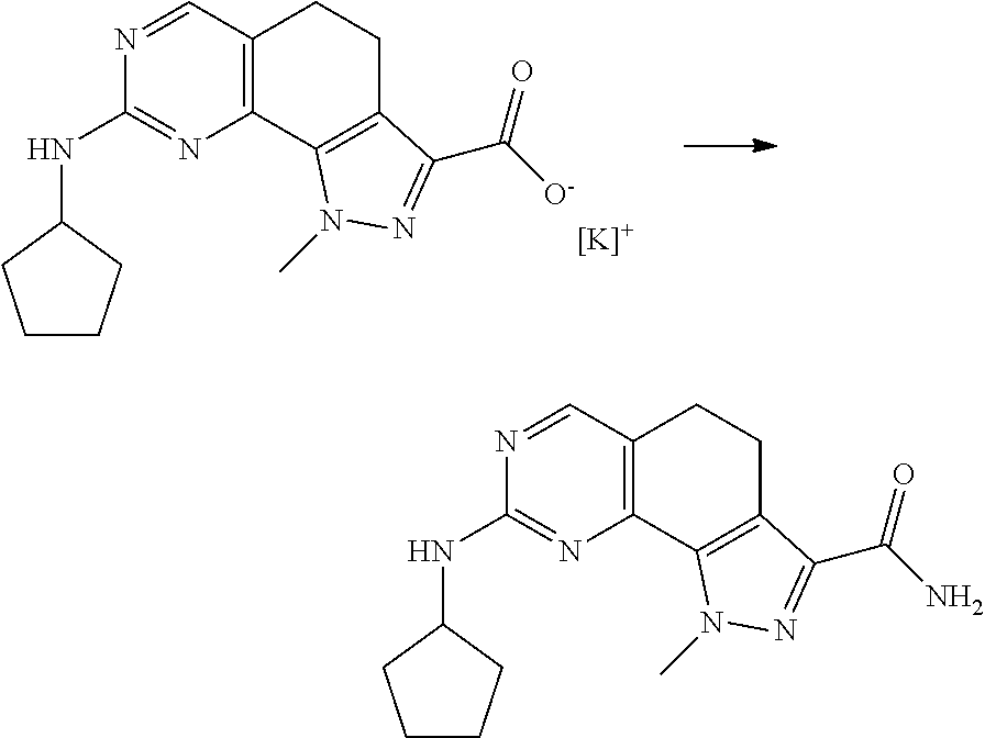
C12=C(C=NC(NC3CCCC3)=N1)CCC1=C2N(C)N=C1C([O-])=O.[[K]+].C12=C(C=NC(NC3CCCC3)=N1)CCC1=C2N(C)N=C1C(N)=O
